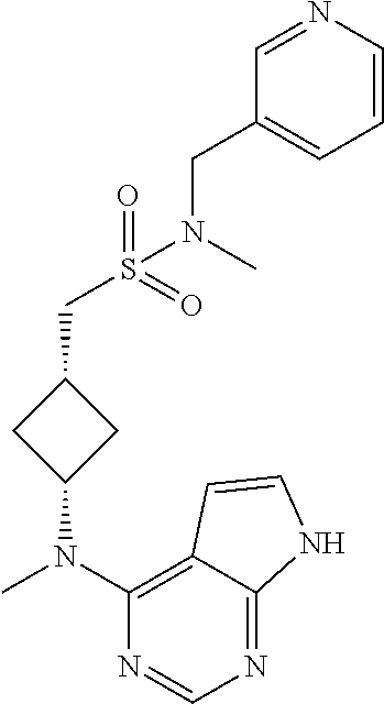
N1=C2C(=C(N(C)C3CC(CS(N(CC4=CC=CN=C4)C)(=O)=O)C3)N=C1)C=CN2
